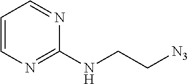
C1=CN=C(NCC[N3])N=C1
